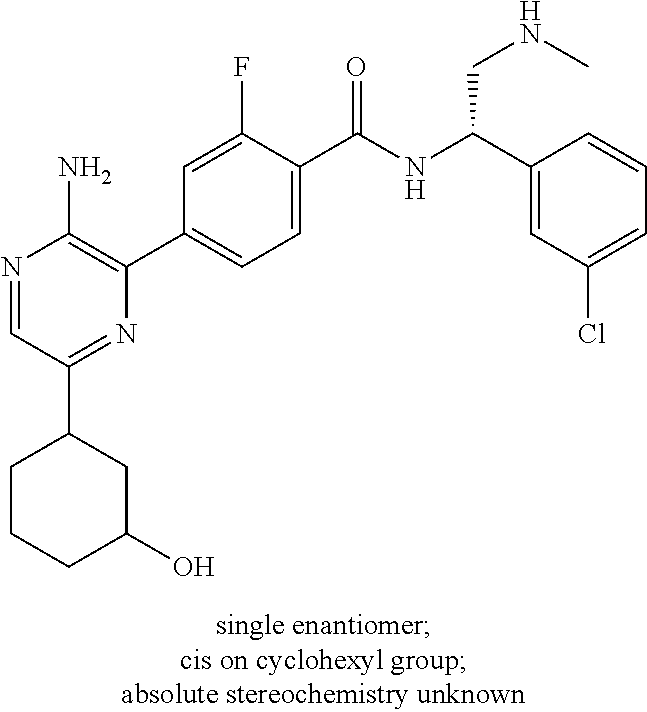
N1=CC(C2CCCC(O)C2)=NC(C2=CC=C(C(NC(C3=CC(Cl)=CC=C3)CNC)=O)C(F)=C2)=C1N
